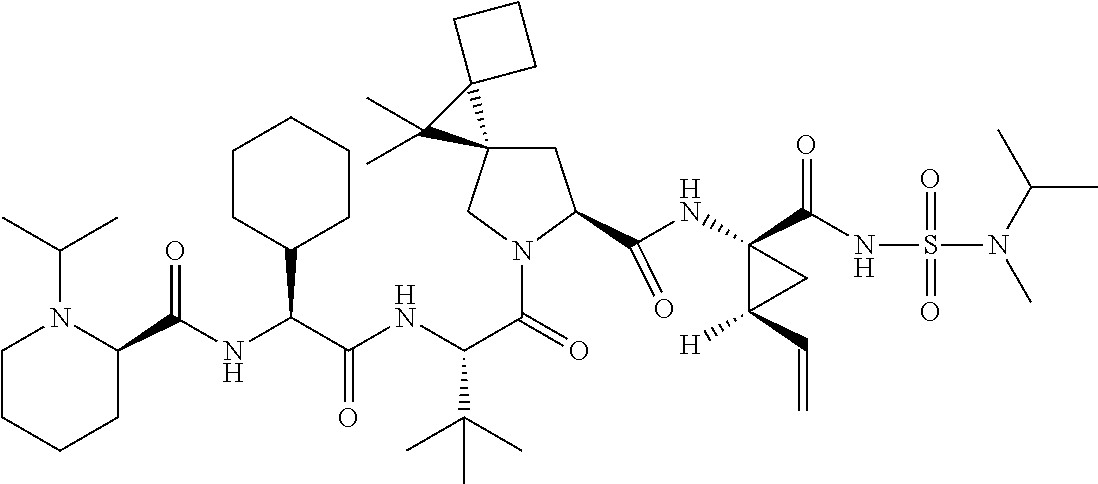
C1C(C(NC2(C(NS(N(C(C)C)C)(=O)=O)=O)C([H])(C=C)C2)=O)N(C(=O)C(NC(C(NC(=O)C2N(C(C)C)CCCC2)C2CCCCC2)=O)C(C)(C)C)CC12C1(CCC1)C2(C)C
